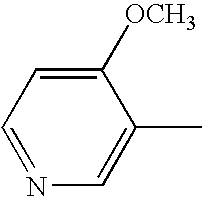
C1([OCH3])=CC=NC=C1C
